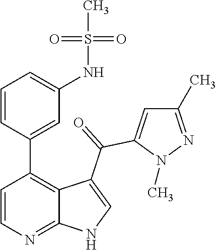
C1=CN=C2C(=C1C1=CC(NS(=O)(=O)C)=CC=C1)C(C(=O)C1=CC(C)=NN1C)=CN2
